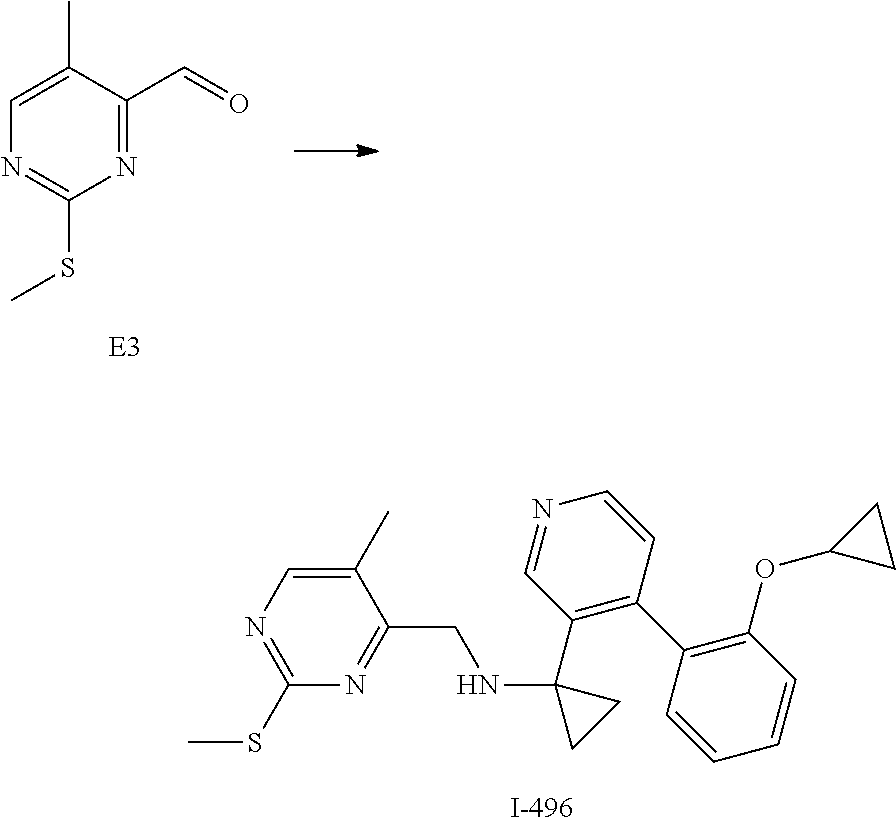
C1(C)=CN=C(SC)N=C1CNC1(C2=C(C3=C(OC4CC4)C=CC=C3)C=CN=C2)CC1.N1=C(SC)N=C(C=O)C(C)=C1
